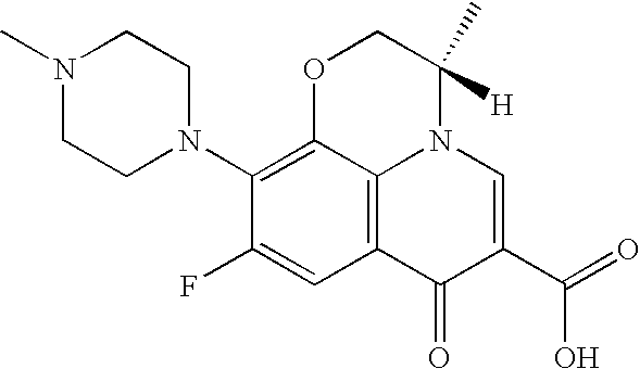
N1(C)CCN(C2=C3C4=C(C=C2F)C(=O)C(C(=O)O)=CN4C(C)([H])CO3)CC1
